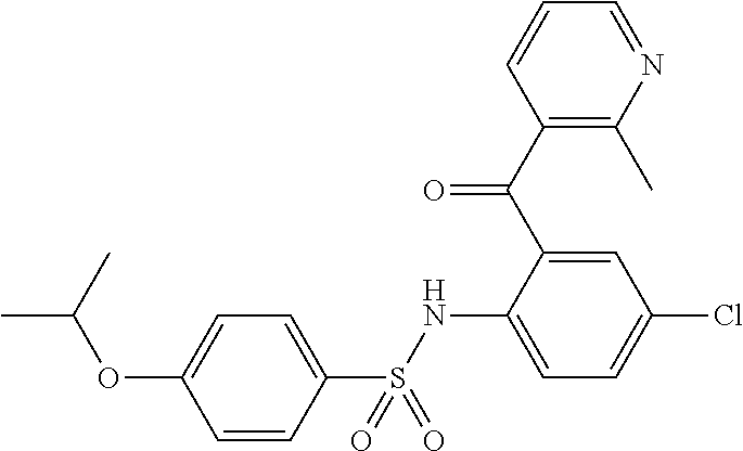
C1=CC(S(NC2=CC=C(Cl)C=C2C(C2=C(C)N=CC=C2)=O)(=O)=O)=CC=C1OC(C)C
